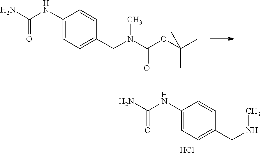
C1(NC(=O)N)=CC=C(CN(C)C(OC(C)(C)C)=O)C=C1.C1(NC(N)=O)=CC=C(CNC)C=C1.Cl
